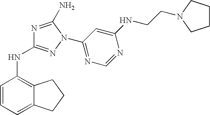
N1=C(N)N(C2=NC=NC(NCCN3CCCC3)=C2)N=C1NC1=C2C(=CC=C1)CCC2
